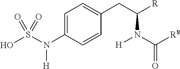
C1=C(N(S(O)(=O)=O)[H])C=CC(CC([R])N(C([R8])=O)[H])=C1
